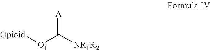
[Opioid][O1]C([NR1R2])=[A]
